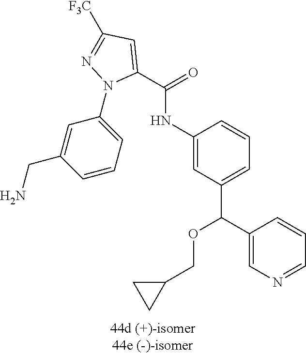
C1(NC(C2=CC([F3C])=NN2C2=CC=CC(CN)=C2)=O)=CC(C(C2=CN=CC=C2)OCC2CC2)=CC=C1
